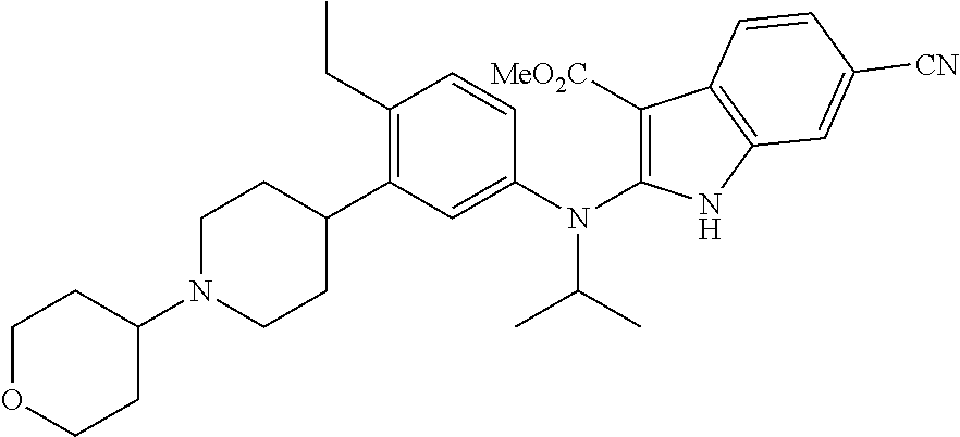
C1OCCC(N2CCC(C3=C(CC)C=CC(N(C(C)C)C4=C([MeO2C])C5=C(N4)C=C([CN])C=C5)=C3)CC2)C1
